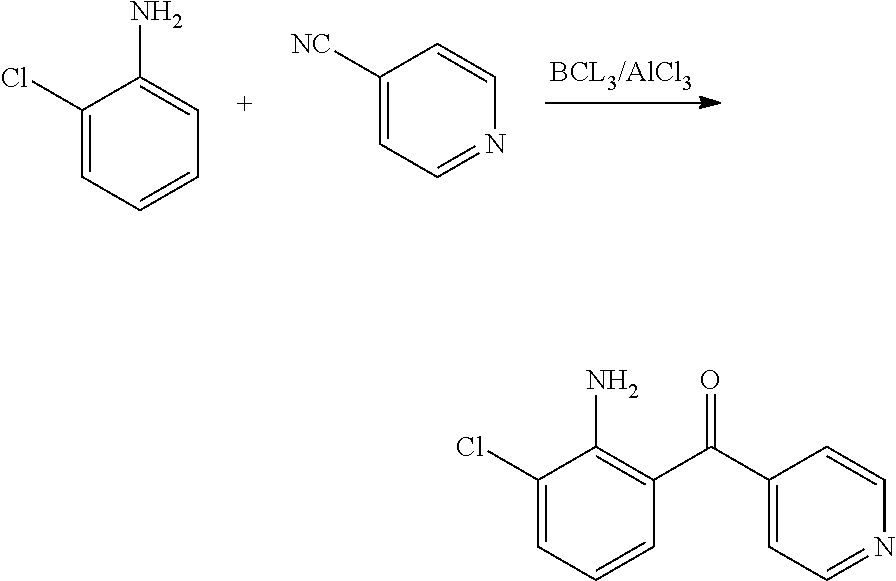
C1(Cl)=CC=CC=C1N.C1([NC])=CC=NC=C1.C1(Cl)=CC=CC(C(C2=CC=NC=C2)=O)=C1N
